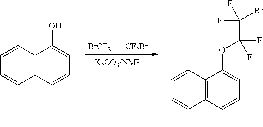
C1=CC=CC2=C1C(O)=CC=C2.[BrCF2][CF2Br].C1=CC=CC2=C1C(OC(F)(F)C(Br)(F)F)=CC=C2
